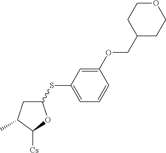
C1(SC2=CC=CC(OCC3CCOCC3)=C2)CC(C)C([Cs])O1
